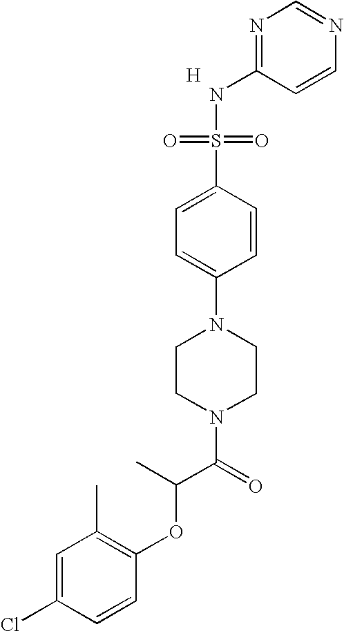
[H].N1=C(NS(=O)(=O)C2=CC=C(N3CCN(C(=O)C(C)OC4=C(C)C=C(Cl)C=C4)CC3)C=C2)C=CN=C1
